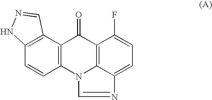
C12=C(C3=C(C=C1)N1C4=C(C(F)=CC=C4N=C1)C3=O)C=NN2
